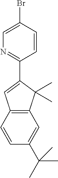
C1(C)(C)C2=C(C=C1C1=NC=C(Br)C=C1)C=CC(C(C)(C)C)=C2
